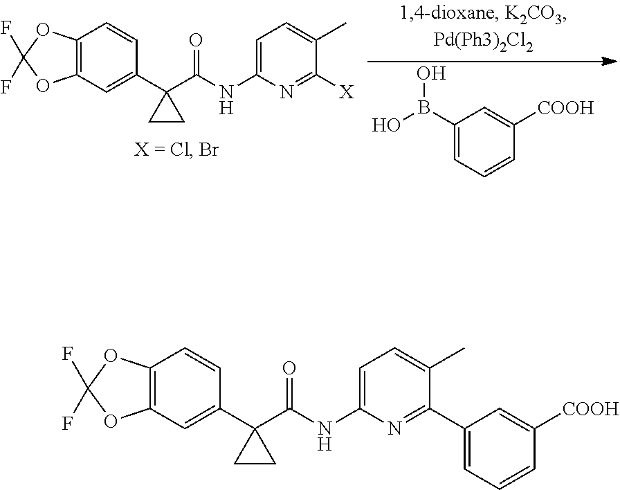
C12=C(C=C(C3(C(NC4=CC=C(C)C(C5=CC=CC([COOH])=C5)=N4)=O)CC3)C=C1)OC(F)(F)O2.C12=C(C=C(C3(C(NC4=CC=C(C)C([X])=N4)=O)CC3)C=C1)OC(F)(F)O2.B(C1=CC=CC([COOH])=C1)(O)O
